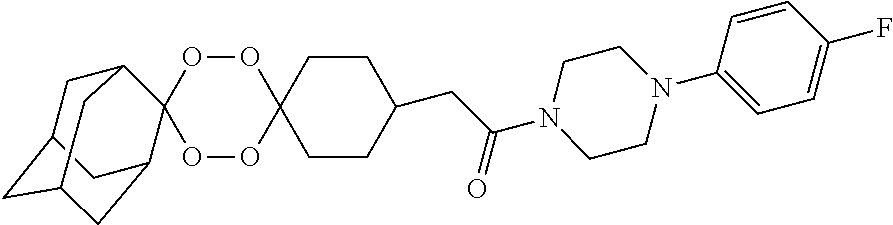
O1OC2(OOC13C1CC4CC(CC3C4)C1)CCC(CC(N1CCN(C3=CC=C(F)C=C3)CC1)=O)CC2
